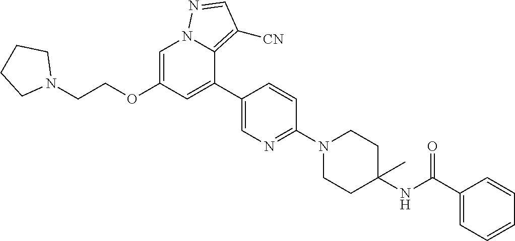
C1=C(OCCN2CCCC2)C=C(C2=CN=C(N3CCC(NC(C4=CC=CC=C4)=O)(C)CC3)C=C2)C2=C([CN])C=NN12
